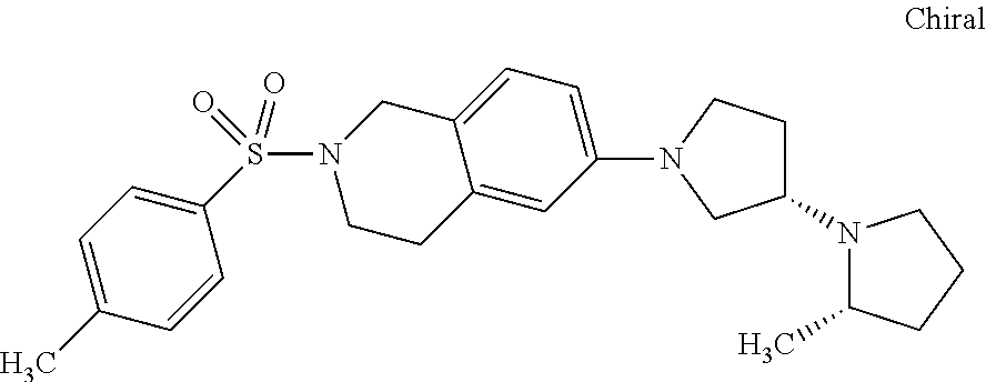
C12=CC(N3CC(N4C(C)CCC4)CC3)=CC=C1CN(S(C1=CC=C(C)C=C1)(=O)=O)CC2
